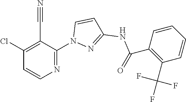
C1(Cl)=C(C#N)C(N2N=C(NC(C3=C(C(F)(F)F)C=CC=C3)=O)C=C2)=NC=C1
